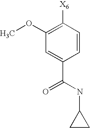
C1(OC)=C([X6])C=CC(C(NC2CC2)=O)=C1
